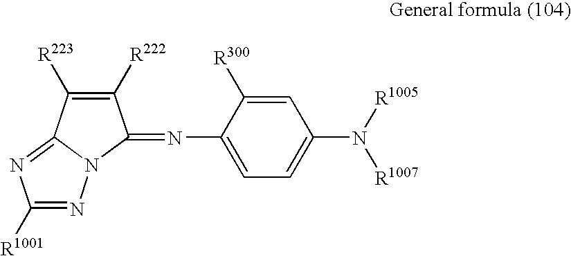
C1([R222])=C([R223])C2=NC([R1001])=NN2C1=NC1=CC=C(N([R1007])[R1005])C=C1[R300]
